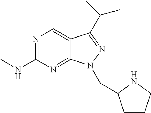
N1=C(NC)N=C2C(=C1)C(C(C)C)=NN2CC1CCCN1
